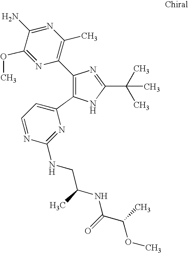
C1(C2=C(C)N=C(N)C(OC)=N2)=C(C2=CC=NC(NCC(C)NC(=O)C(OC)C)=N2)NC(C(C)(C)C)=N1
